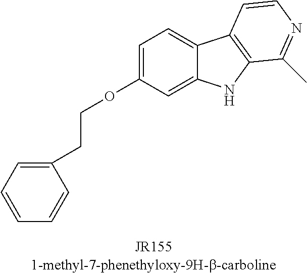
C1=C(OCCC2=CC=CC=C2)C=C2C(=C1)C1=C(N2)C(C)=NC=C1
